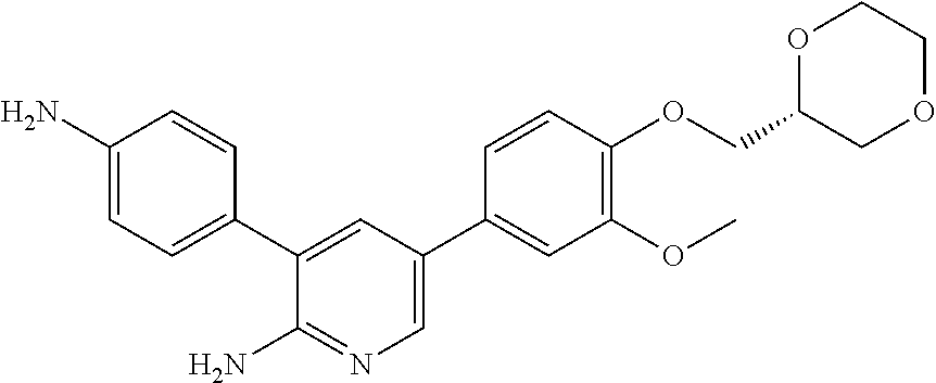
NC1=CC=C(C2=CC(C3=CC(OC)=C(OCC4COCCO4)C=C3)=CN=C2N)C=C1
